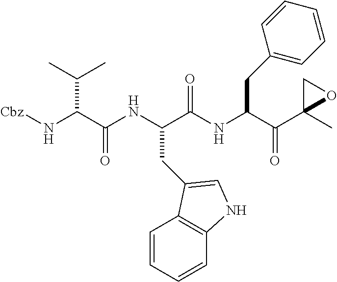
N(C(C(NC(C(NC(C(C1(C)OC1)=O)CC1=CC=CC=C1)=O)CC1=CNC2=C1C=CC=C2)=O)C(C)C)[Cbz]
